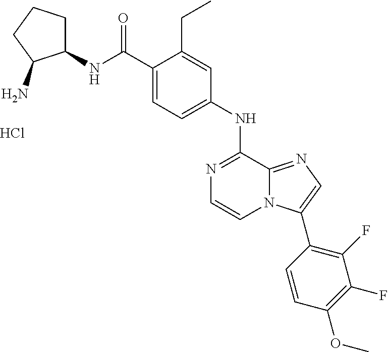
N1=C(NC2=CC=C(C(NC3CCCC3N)=O)C(CC)=C2)C2=NC=C(C3=C(F)C(F)=C(OC)C=C3)N2C=C1.Cl
